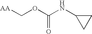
[AA]COC(NC1CC1)=O
